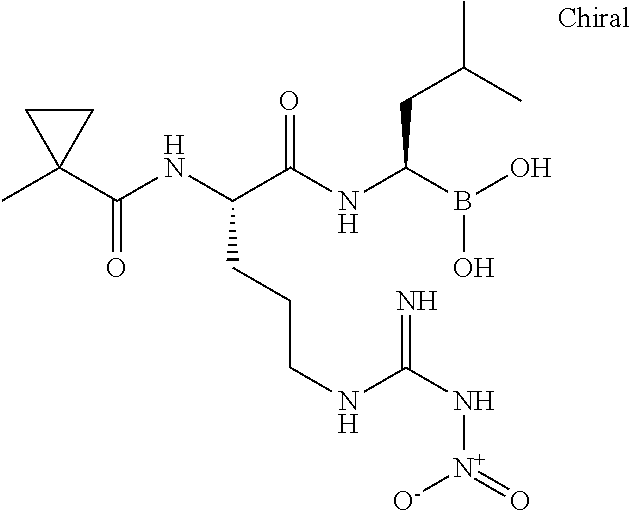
C1(C(NC(C(NC(B(O)O)CC(C)C)=O)CCCNC(N[N+](=O)[O-])=N)=O)(C)CC1
